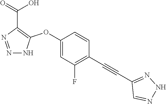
C1(OC2=C(C(=O)O)N=NN2)=CC(F)=C(C#CC2=NNN=C2)C=C1
